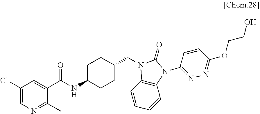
C1(Cl)=CN=C(C)C(C(NC2CCC(CN3C4=C(C=CC=C4)N(C4=NN=C(OCCO)C=C4)C3=O)CC2)=O)=C1
